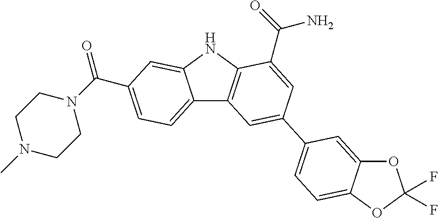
C12=CC=C(C(N3CCN(C)CC3)=O)C=C1NC1=C2C=C(C2=CC=C3C(=C2)OC(F)(F)O3)C=C1C(=O)N
